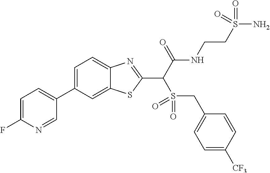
C1=C(F)N=CC(C2=CC=C3C(=C2)SC(C(C(NCCS(N)(=O)=O)=O)S(CC2=CC=C([CF3])C=C2)(=O)=O)=N3)=C1
